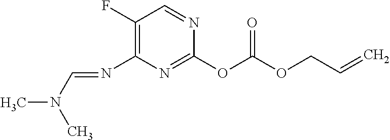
C1(F)=C(N=CN(C)C)N=C(OC(OCC=C)=O)N=C1
